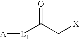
[A][L1]C(C[X])=O
